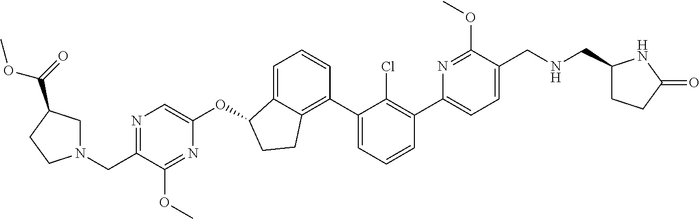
O(C1C2=CC=CC(C3=CC=CC(C4=CC=C(CNCC5CCC(=O)N5)C(OC)=N4)=C3Cl)=C2CC1)C1=CN=C(CN2CC(C(=O)OC)CC2)C(OC)=N1
